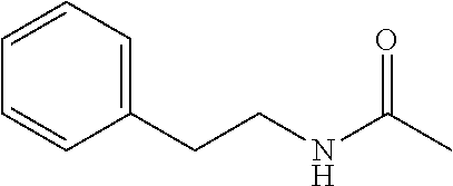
C1=CC(CCNC(C)=O)=CC=C1
